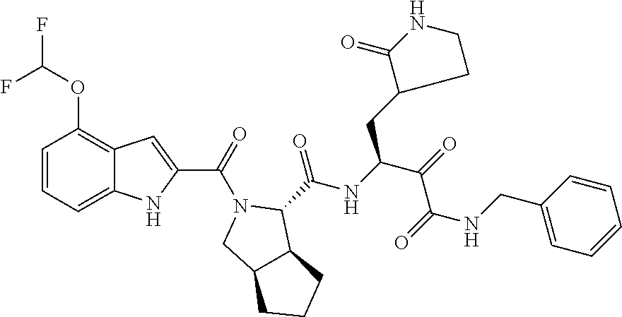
C1=CC=C2C(=C1OC(F)F)C=C(C(=O)N1CC3C(C1C(NC(C(=O)C(=O)NCC1=CC=CC=C1)CC1CCNC1=O)=O)CCC3)N2
